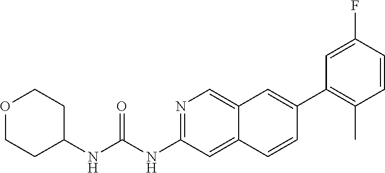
N1=C(NC(=O)NC2CCOCC2)C=C2C(=C1)C=C(C1=C(C)C=CC(F)=C1)C=C2
